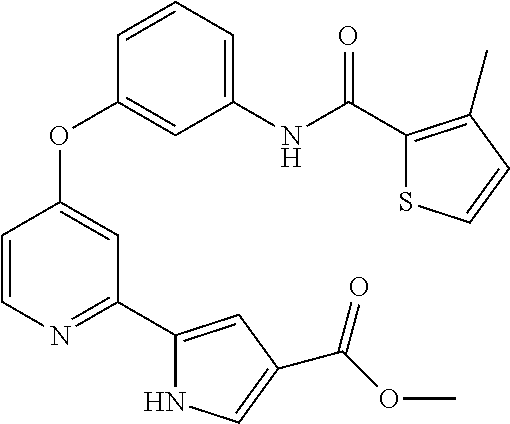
C1(NC(C2=C(C)C=CS2)=O)=CC=CC(OC2=CC(C3=CC(C(OC)=O)=CN3)=NC=C2)=C1
